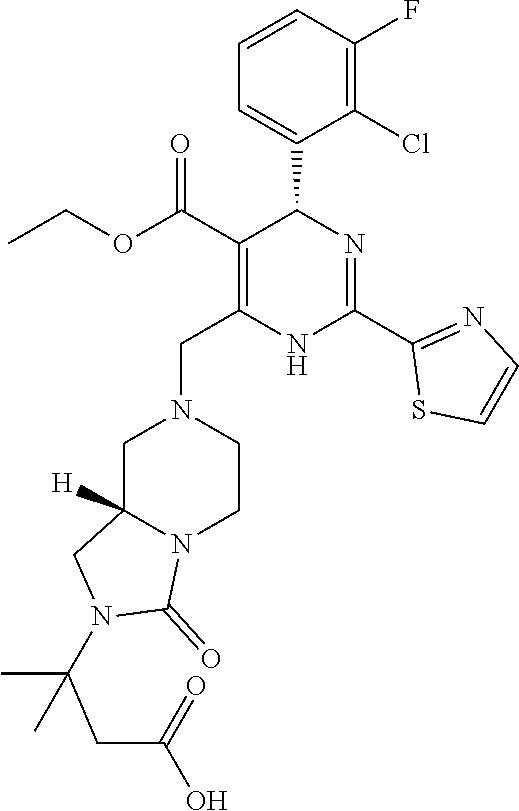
C1=CC(F)=C(Cl)C(C2C(C(OCC)=O)=C(CN3CC4([H])N(CC3)C(=O)N(C(CC(O)=O)(C)C)C4)NC(C3=NC=CS3)=N2)=C1
